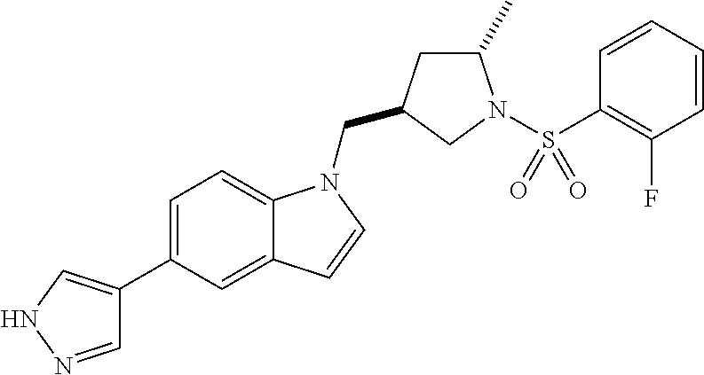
C1=NNC=C1C1=CC=C2C(=C1)C=CN2CC1CC(C)N(S(C2=C(F)C=CC=C2)(=O)=O)C1
